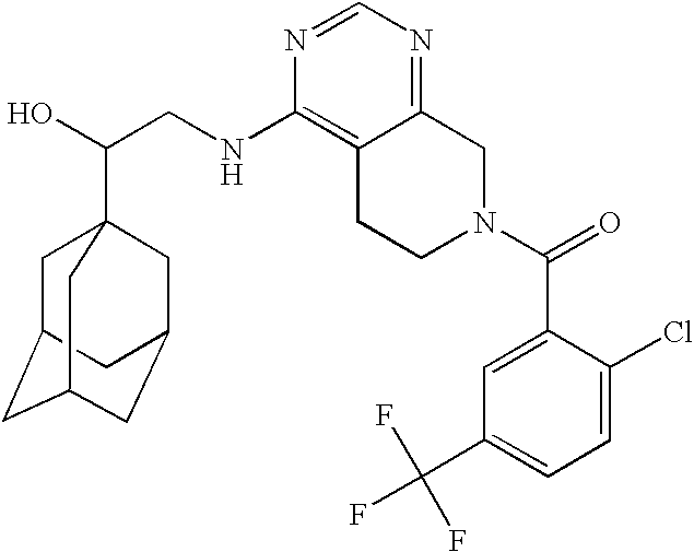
C(CNC1=C2C(=NC=N1)CN(C(=O)C1=CC(C(F)(F)F)=CC=C1Cl)CC2)(O)C12CC3CC(CC(C1)C3)C2
